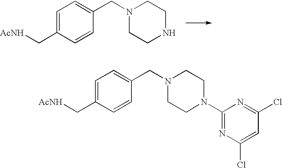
C1=C(C[AcNH])C=CC(CN2CCN(C3=NC(Cl)=CC(Cl)=N3)CC2)=C1.C1=C(C[AcNH])C=CC(CN2CCNCC2)=C1
